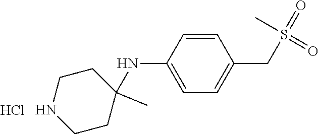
C1=CC(NC2(C)CCNCC2)=CC=C1CS(=O)(=O)C.Cl
